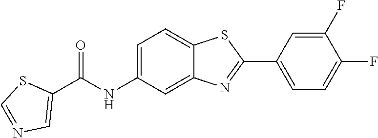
C1=C(NC(C2=CN=CS2)=O)C=C2C(=C1)SC(C1=CC=C(F)C(F)=C1)=N2
